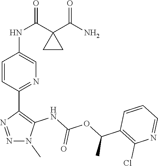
N1=NC(C2=NC=C(NC(C3(C(N)=O)CC3)=O)C=C2)=C(NC(OC(C2=C(Cl)N=CC=C2)C)=O)N1C
